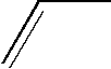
C(C)=C
